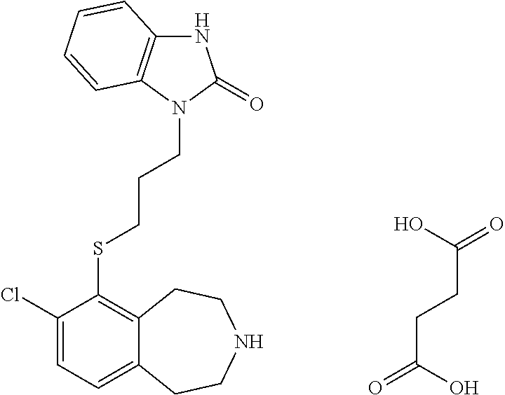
N1C2=C(N(CCCSC3=C4C(=CC=C3Cl)CCNCC4)C1=O)C=CC=C2.C(CCC(=O)O)(=O)O
